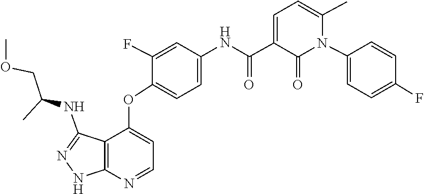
C1=C(C)N(C2=CC=C(F)C=C2)C(=O)C(C(NC2=CC=C(OC3=CC=NC4=C3C(NC(COC)C)=NN4)C(F)=C2)=O)=C1
